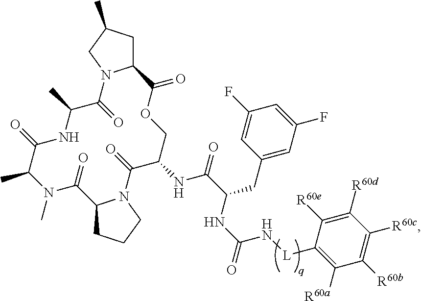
C1C(C)CN2C1C(=O)OCC(NC(=O)C(NC(=O)N[L]C1=C([R60a])C([R60b])=C([R60c])C([R60d])=C1[R60e])CC1=CC(F)=CC(F)=C1)C(=O)N1C(CCC1)C(=O)N(C)C(C)C(=O)NC(C)C2=O
